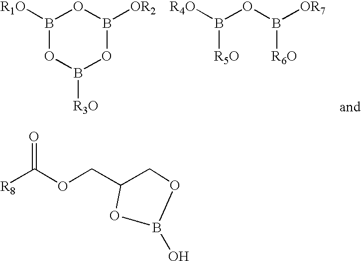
B1([R1O])OB([R3O])OB([OR2])O1.B([R5O])(OB([R6O])[OR7])[R4O].[R8]C(OCC1COB(O)O1)=O
